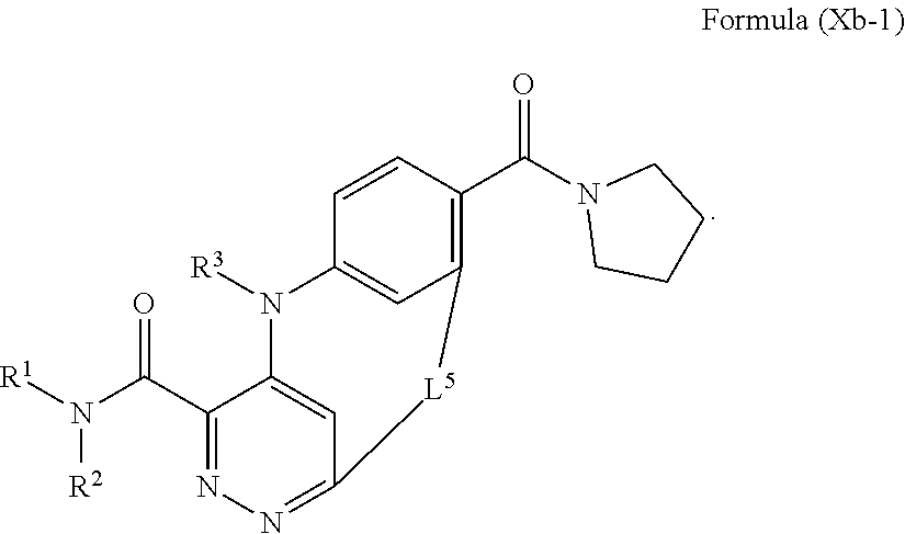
C12=CC(=NN=C1C(N([R1])[R2])=O)[L5]C1=C(C(N3CCCC3)=O)C=CC(=C1)N2[R3]
